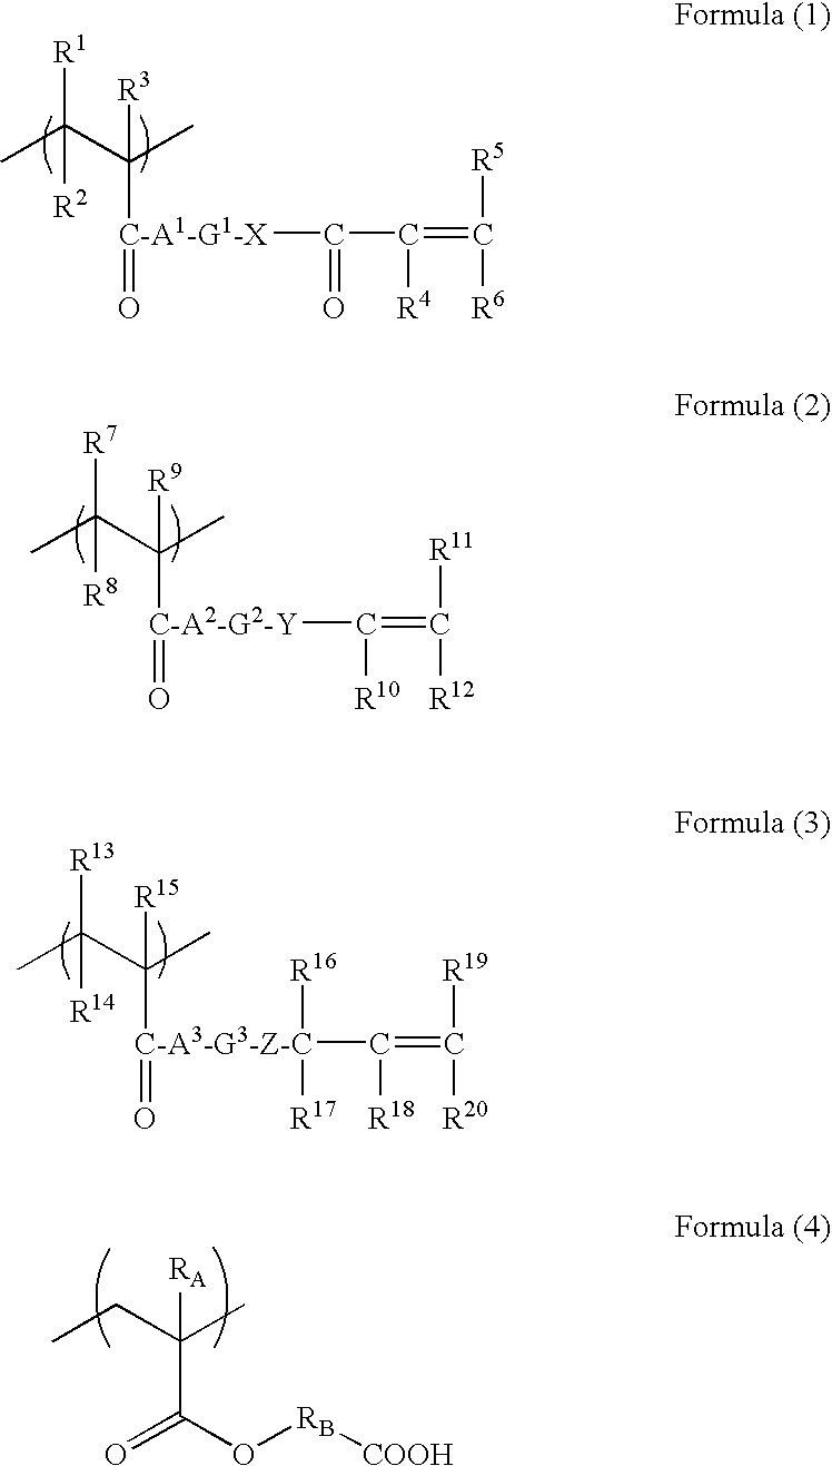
[RA]C(CC)(C)C(=O)O[RB][COOH].[R1]C(C(C)([R3])[C-A1-G1-X](=O)C(=O)C([R4])=C([R5])[R6])(C)[R2].[R7]C(C(C)([R9])[C-A2-G2-Y](=O)C([R10])=C([R11])[R12])(C)[R8].[R13]C(C(C)([R15])[C-A3-G3-Z-C](=O)(C([R18])=C([R19])[R20])([R16])[R17])(C)[R14]
